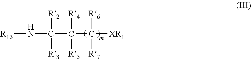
N(C(C(C([XR1])([R6])[R7])([R4])[R5])([R2])[R3])[R13]
